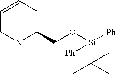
C1=CCC(CO[Si]([Ph])(C(C)(C)C)[Ph])NC1
